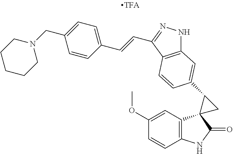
C12=C(C(C=CC3=CC=C(CN4CCCCC4)C=C3)=NN1)C=CC(C1C3(C4=C(NC3=O)C=CC(OC)=C4)C1)=C2
